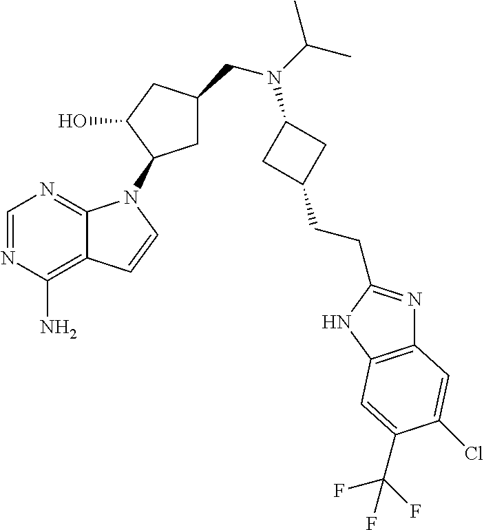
C1=NC(N)=C2C(=N1)N(C1CC(CN(C(C)C)C3CC(CCC4=NC5=C(N4)C=C(C(F)(F)F)C(Cl)=C5)C3)CC1O)C=C2
